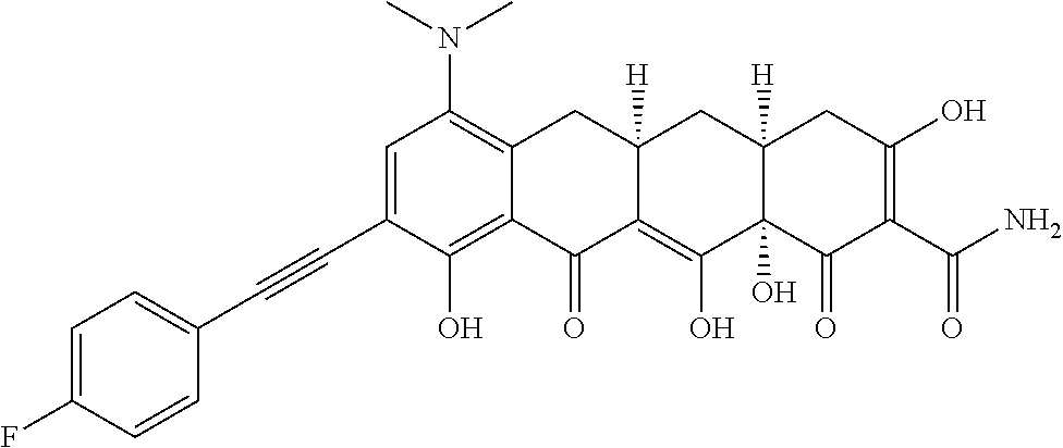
C1=C(C#CC2=CC=C(F)C=C2)C(O)=C2C(=C1N(C)C)CC1([H])C(=C(O)C3(O)C([H])(C1)CC(O)=C(C(N)=O)C3=O)C2=O
